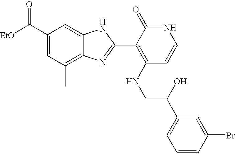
C(C1=CC(C)=C2C(=C1)NC(C1=C(NCC(O)C3=CC=CC(Br)=C3)C=CNC1=O)=N2)([EtO])=O
